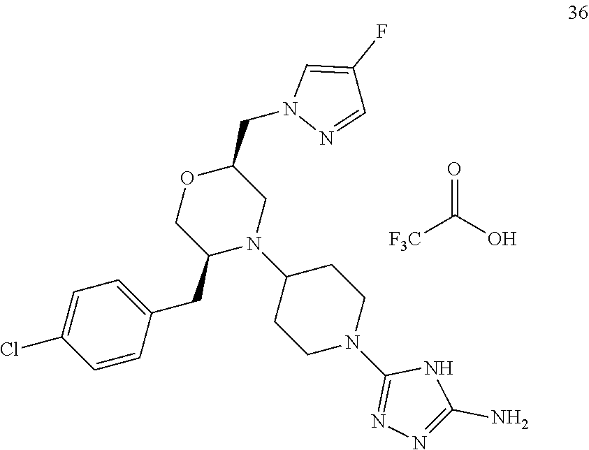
C1=CC(CC2N(C3CCN(C4=NN=C(N)N4)CC3)CC(CN3N=CC(F)=C3)OC2)=CC=C1Cl.[F3C]C(O)=O
